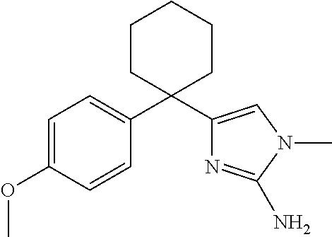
C1=C(OC)C=CC(C2(C3=CN(C)C(N)=N3)CCCCC2)=C1
